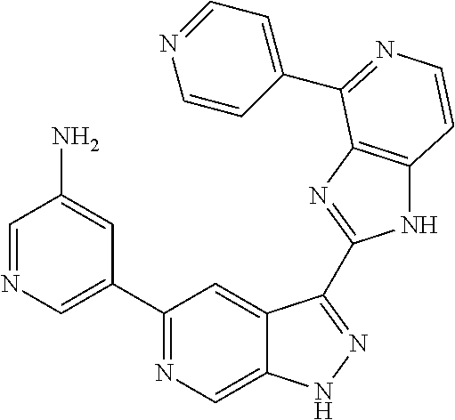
C1=NC=C(C2=NC=C3C(=C2)C(C2=NC4=C(N2)C=CN=C4C2=CC=NC=C2)=NN3)C=C1N
